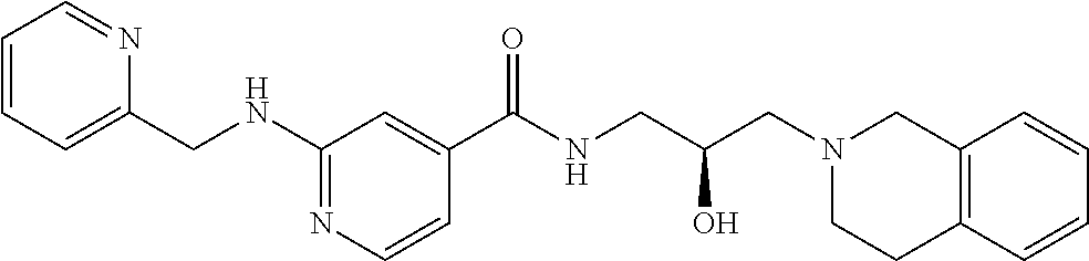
C1(NCC2=CC=CC=N2)=NC=CC(C(NCC(CN2CCC3=C(C2)C=CC=C3)O)=O)=C1
